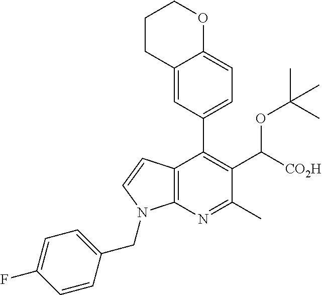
C12=CC(C3=C(C([CO2H])OC(C)(C)C)C(C)=NC4=C3C=CN4CC3=CC=C(F)C=C3)=CC=C1OCCC2
